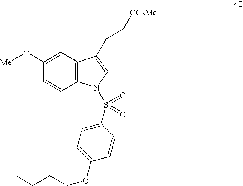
C1(O[Me])=CC2=C(C=C1)N(S(=O)(=O)C1=CC=C(OCCCC)C=C1)C=C2CC[CO2Me]
